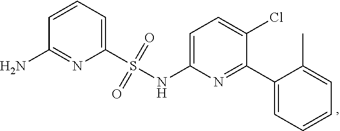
NC1=NC(S(=O)(=O)NC2=CC=C(Cl)C(C3=CC=CC=C3C)=N2)=CC=C1
